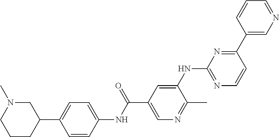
C1(C2=CC=C(NC(C3=CN=C(C)C(NC4=NC=CC(C5=CN=CC=C5)=N4)=C3)=O)C=C2)CN(C)CCC1
